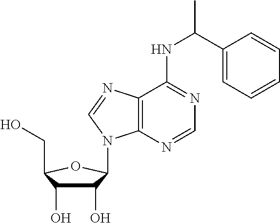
C1(O)C(O)C(CO)OC1N1C2=C(C(NC(C3=CC=CC=C3)C)=NC=N2)N=C1
